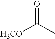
O=C(C)[H3CO]
